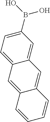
OB(C1=CC=C2C(=C1)C=C1C(=C2)C=CC=C1)O
